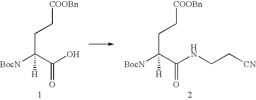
C(C(O)=O)(CC[COOBn])([BocN])[H].C(C(NCC[CN])=O)(CC[COOBn])([BocN])[H]
